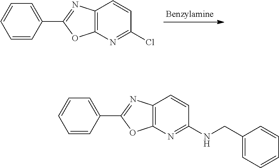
C1=CC=CC(C2=NC3=C(N=C(Cl)C=C3)O2)=C1.C1=CC=CC(C2=NC3=C(N=C(NCC4=CC=CC=C4)C=C3)O2)=C1
